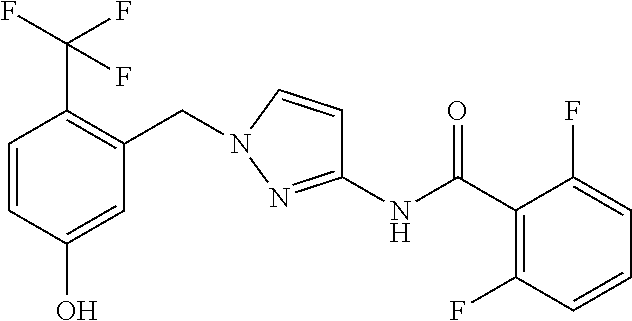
C1(C(NC2=NN(CC3=C(C(F)(F)F)C=CC(O)=C3)C=C2)=O)=C(F)C=CC=C1F
